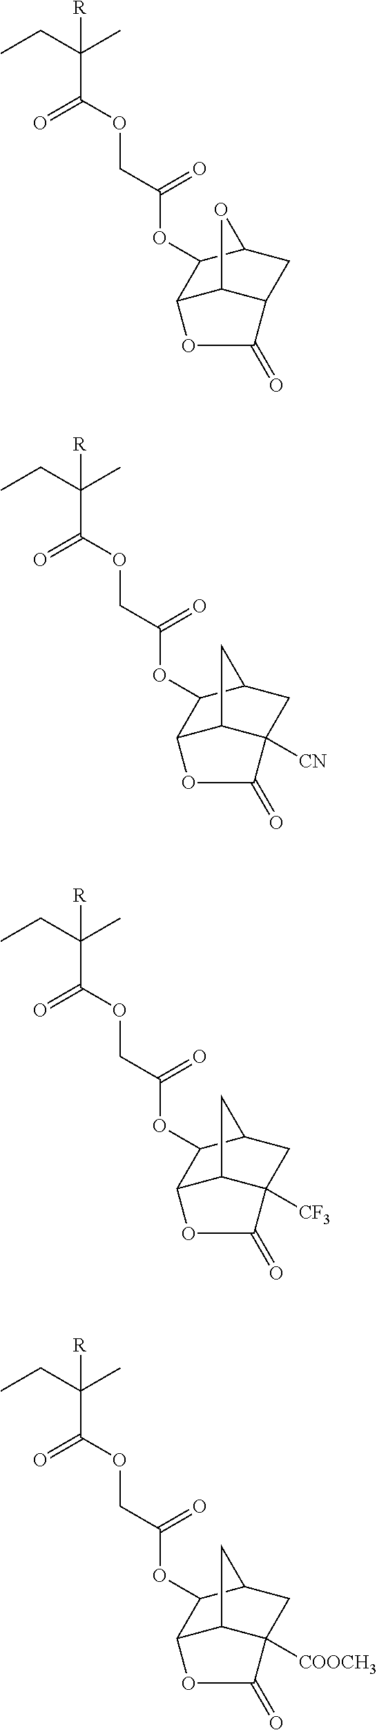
C(C([R])(C)CC)(OCC(OC1C2C3C(CC1O3)C(=O)O2)=O)=O.C(C([R])(C)CC)(OCC(OC1C2C3C([CN])(CC1C3)C(=O)O2)=O)=O.C(C([R])(C)CC)(OCC(OC1C2C3C([CF3])(CC1C3)C(=O)O2)=O)=O.C(C([R])(C)CC)(OCC(OC1C2C3C([COOCH3])(CC1C3)C(=O)O2)=O)=O
